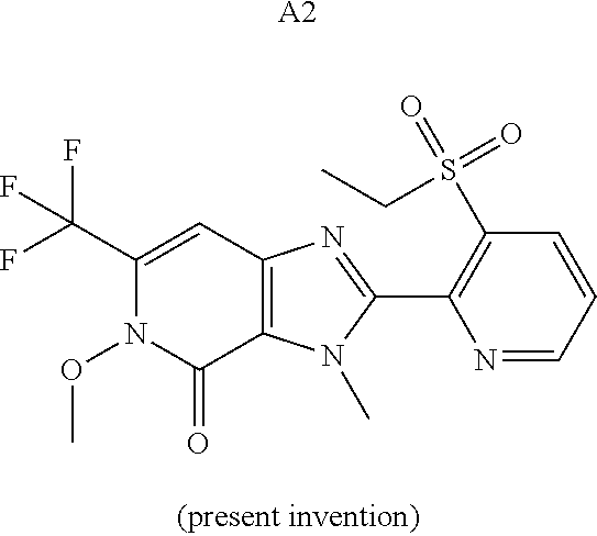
C12=C(N(C)C(C3=C(S(=O)(=O)CC)C=CC=N3)=N1)C(=O)N(OC)C(C(F)(F)F)=C2.[A2]
